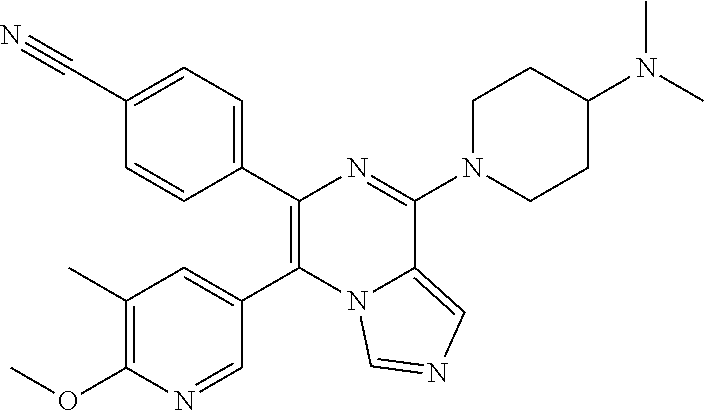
C1(C2=CC=C(C#N)C=C2)=C(C2=CC(C)=C(OC)N=C2)N2C(=CN=C2)C(N2CCC(N(C)C)CC2)=N1
